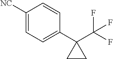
C1([NC])=CC=C(C2(C(F)(F)F)CC2)C=C1
